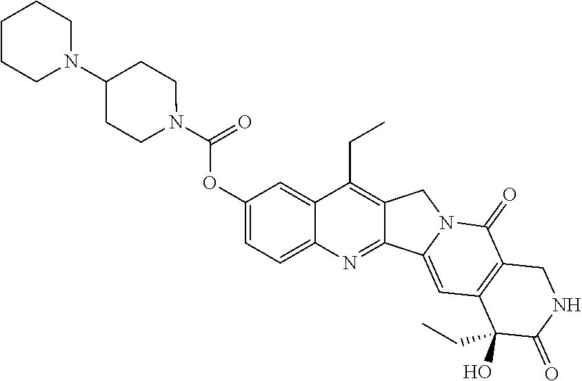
C1(OC(N2CCC(N3CCCCC3)CC2)=O)=CC=C2C(=C1)C(CC)=C1C(=N2)C2=CC3=C(C(=O)N2C1)CNC(=O)C3(CC)O
